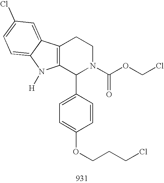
C12=C(C(C3=CC=C(OCCCCl)C=C3)N(C(OCCl)=O)CC1)N([H])C1=CC=C(Cl)C=C21
